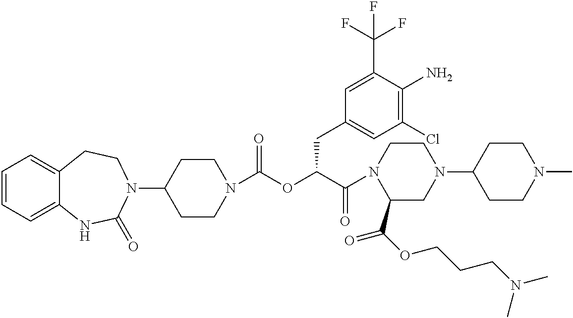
C1=CC=C2C(=C1)CCN(C1CCN(C(OC(C(N3C(C(OCCCN(C)C)=O)CN(C4CCN(C)CC4)CC3)=O)CC3=CC(Cl)=C(N)C(C(F)(F)F)=C3)=O)CC1)C(=O)N2
